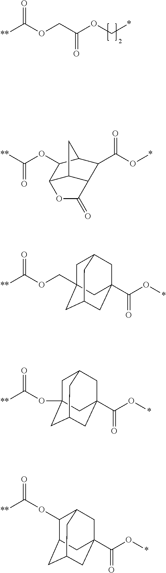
[**]C(OCC(=O)OC*)=O.C12C3C(C(C(O*)=O)C(C1OC([**])=O)C3)C(=O)O2.C1C2(COC([**])=O)CC3CC(C(O*)=O)(CC1C3)C2.C1C2(OC([**])=O)CC3CC(C(O*)=O)(CC1C3)C2.C([**])(=O)OC1C2CC3CC(C(O*)=O)(CC1C3)C2
